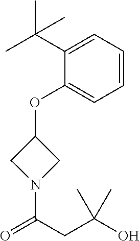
C1(OC2CN(C(CC(O)(C)C)=O)C2)=CC=CC=C1C(C)(C)C
